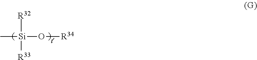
C[Si]([R32])([R33])O[R34]
